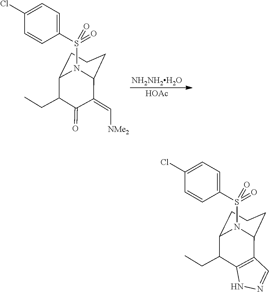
C1(=C[NMe2])C2CCCC(C(CC)C1=O)N2S(C1=CC=C(Cl)C=C1)(=O)=O.[NH2NH2H2O].[HOAc].C12=C(C(CC)C3CCCC1N3S(C1=CC=C(Cl)C=C1)(=O)=O)NN=C2
